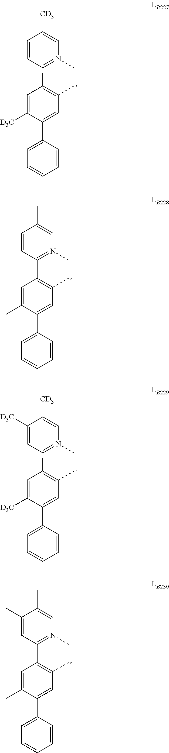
C1([CD3])=CN(C)=C(C2=C(C)C=C(C3=CC=CC=C3)C([D3C])=C2)C=C1[D3C].C1([CD3])=CN(C)=C(C2=C(C)C=C(C3=CC=CC=C3)C([D3C])=C2)C=C1.C1(C)=CN(C)=C(C2=C(C)C=C(C3=CC=CC=C3)C(C)=C2)C=C1.C1(C)=CN(C)=C(C2=C(C)C=C(C3=CC=CC=C3)C(C)=C2)C=C1C
